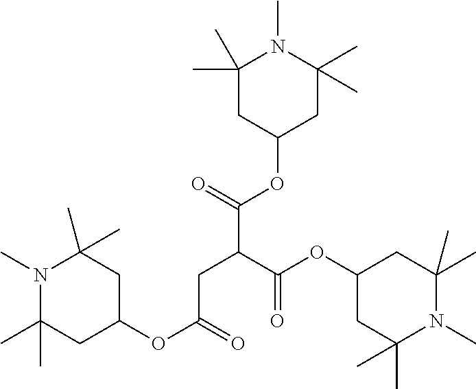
C(OC1CC(C)(C)N(C)C(C)(C)C1)(=O)C(C(OC1CC(C)(C)N(C)C(C)(C)C1)=O)CC(OC1CC(C)(C)N(C)C(C)(C)C1)=O
